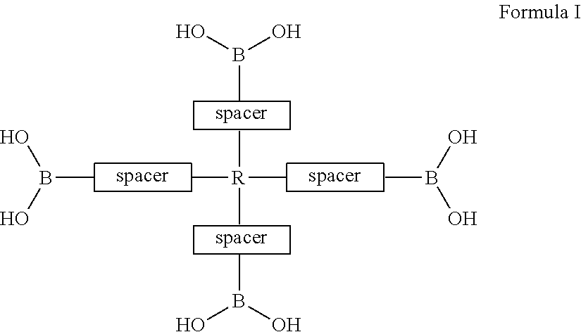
B(C)(O)O.C[R](C)(C)C.B(C)(O)O.B(C)(O)O.B(C)(O)O
